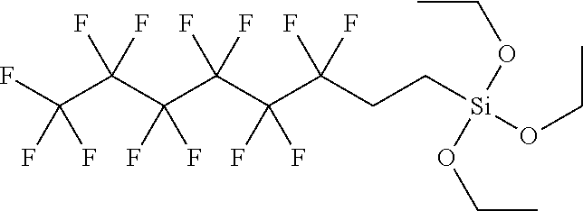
FC(C(F)(F)C(C(F)(F)C(C(CC[Si](OCC)(OCC)OCC)(F)F)(F)F)(F)F)(F)F
